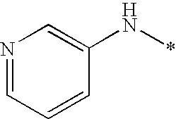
C1(N*)=CN=CC=C1
